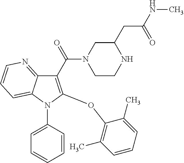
C1(C(=O)N2CCNC(CC(NC)=O)C2)=C(OC2=C(C)C=CC=C2C)N(C2=CC=CC=C2)C2=CC=CN=C12
